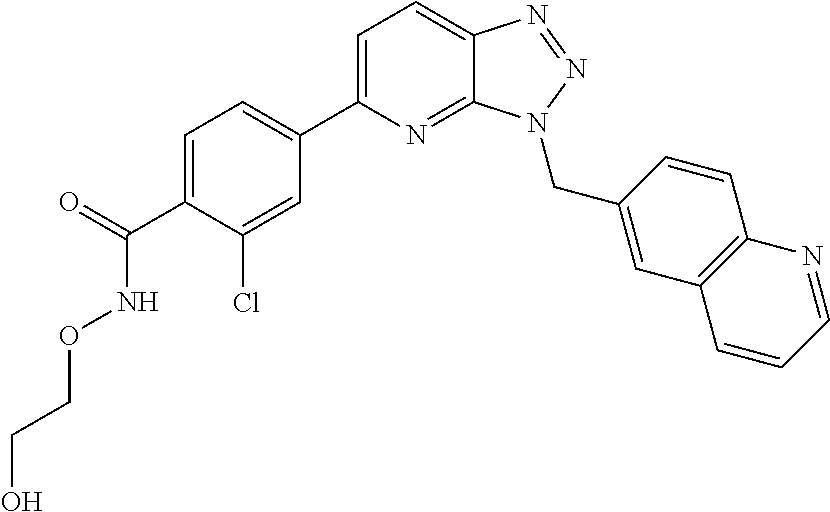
C1=C(C(=O)NOCCO)C(Cl)=CC(C2=CC=C3C(=N2)N(CC2=CC4=C(C=C2)N=CC=C4)N=N3)=C1
